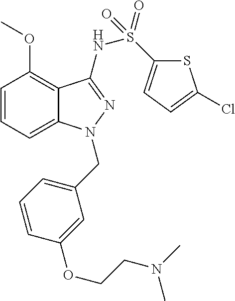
C1=CC=C2C(=C1OC)C(NS(=O)(C1=CC=C(Cl)S1)=O)=NN2CC1=CC=CC(OCCN(C)C)=C1
